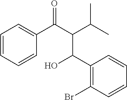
C1=CC=CC(C(C(C(C)C)C(C2=C(Br)C=CC=C2)O)=O)=C1
